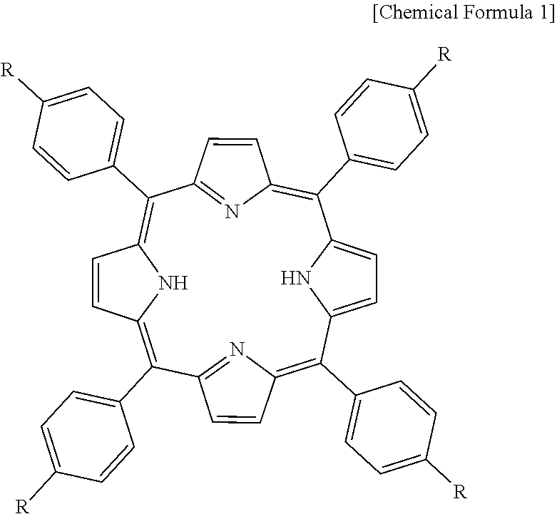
C1(C2=CC=C([R])C=C2)=C2N=C(C(C3=CC=C([R])C=C3)=C3NC(=C(C4=CC=C([R])C=C4)C4=NC(=C(C5=CC=C([R])C=C5)C5=CC=C1N5)C=C4)C=C3)C=C2
